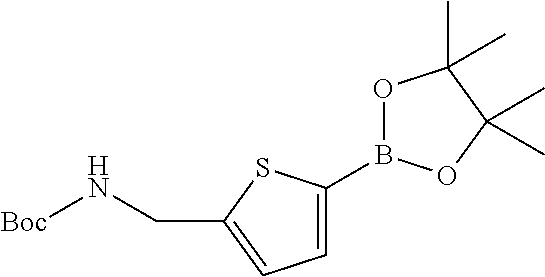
C1=C(B2OC(C)(C)C(C)(C)O2)SC(CN[Boc])=C1
